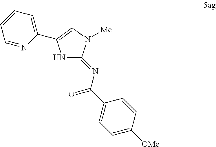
N1C(=NC(=O)C2=CC=C([OMe])C=C2)N([Me])C=C1C1=CC=CC=N1
